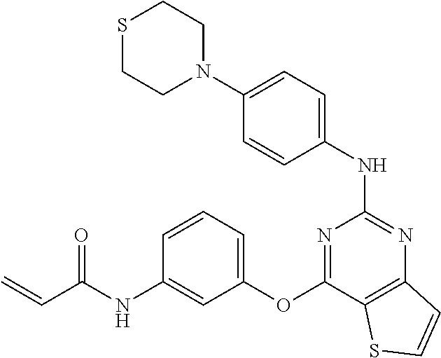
S1CCN(C2=CC=C(NC3=NC4=C(C(OC5=CC=CC(NC(C=C)=O)=C5)=N3)SC=C4)C=C2)CC1
